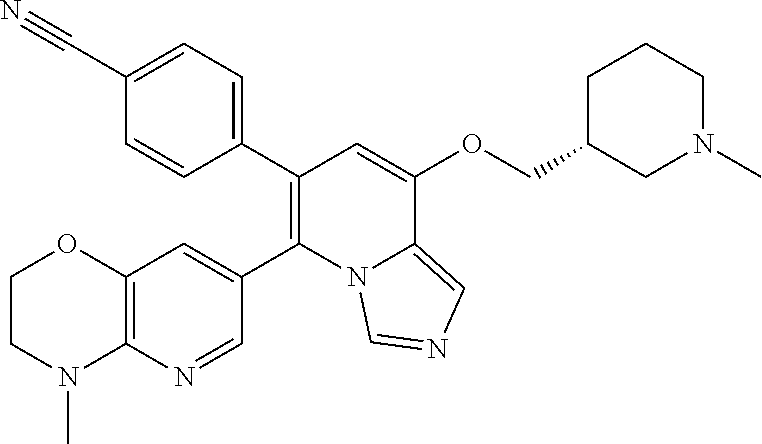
C1(C2=CC=C(C#N)C=C2)=C(C2=CC3=C(N=C2)N(C)CCO3)N2C(=CN=C2)C(OCC2CN(C)CCC2)=C1
